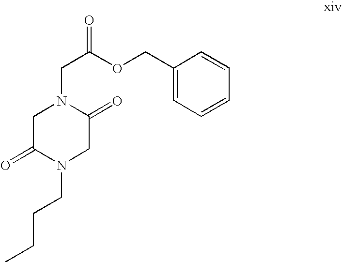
C1C(=O)N(CCCC)CC(=O)N1CC(OCC1=CC=CC=C1)=O
